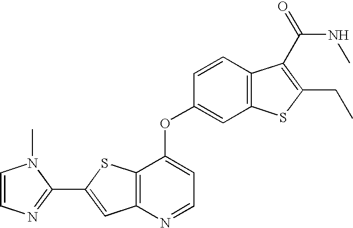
C1=CC2=C(C=C1OC1=CC=NC3=C1SC(C1=NC=CN1C)=C3)SC(CC)=C2C(NC)=O
